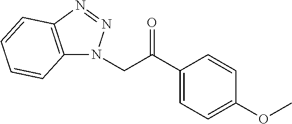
C1(C(CN2C3=C(N=N2)C=CC=C3)=O)=CC=C(OC)C=C1
